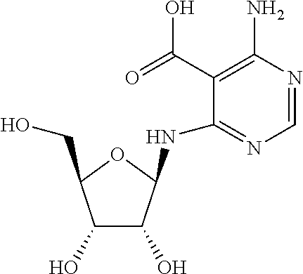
C1=NC(N)=C(C(=O)O)C(NC2C(O)C(O)C(CO)O2)=N1
